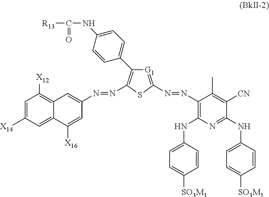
C1=CC(NC2=C(N=NC3=[G1]C(C4=CC=C(NC(=O)[R13])C=C4)=C(N=NC4=CC5=C([X12])C=C([X14])C=C5C([X16])=C4)S3)C(C)=C([CN])C(NC3=CC=C([SO3M1])C=C3)=N2)=CC=C1[SO3M1]
